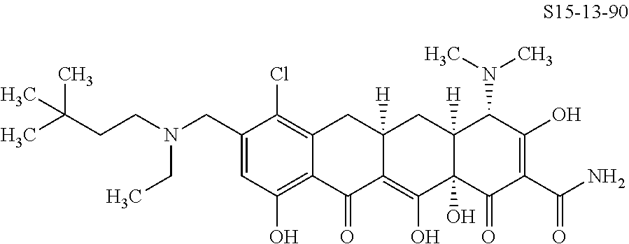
C12=C(Cl)C(CN(CCC(C)(C)C)CC)=CC(O)=C1C(=O)C1=C(O)C3(O)C([H])(CC1([H])C2)C(N(C)C)C(O)=C(C(N)=O)C3=O
